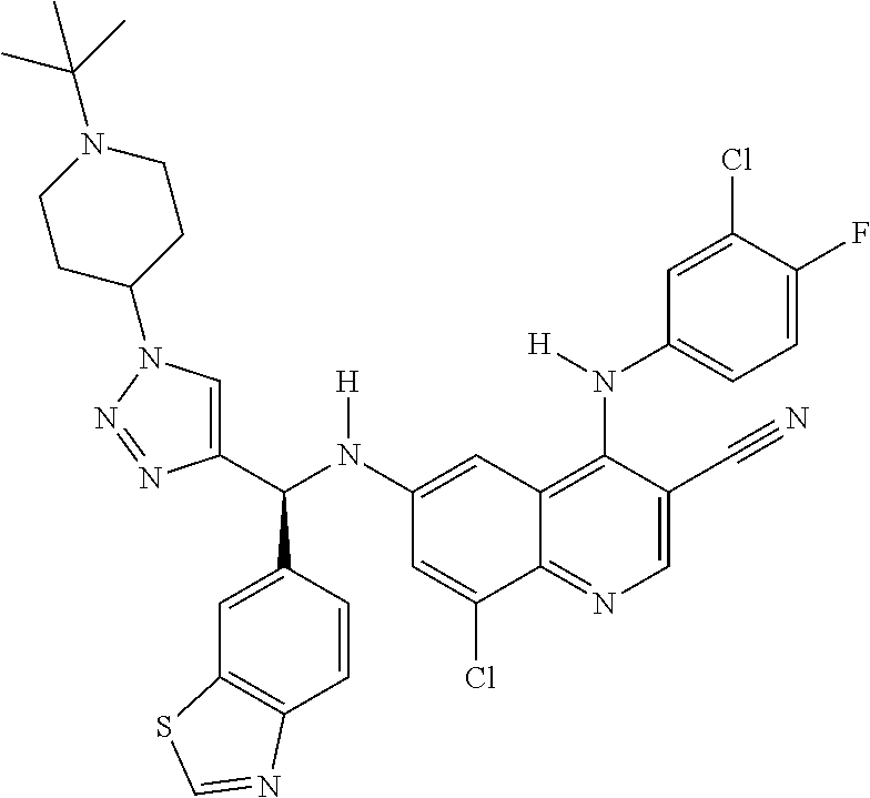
C1(N(C(C2=CN(C3CCN(C(C)(C)C)CC3)N=N2)C2=CC3=C(C=C2)N=CS3)[H])=CC2=C(N(C3=CC=C(F)C(Cl)=C3)[H])C(C#N)=CN=C2C(Cl)=C1
